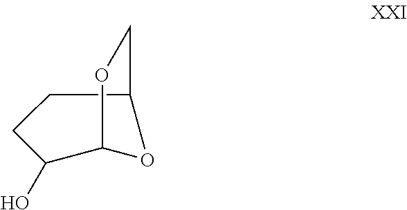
C1(O)CCC2COC1O2
